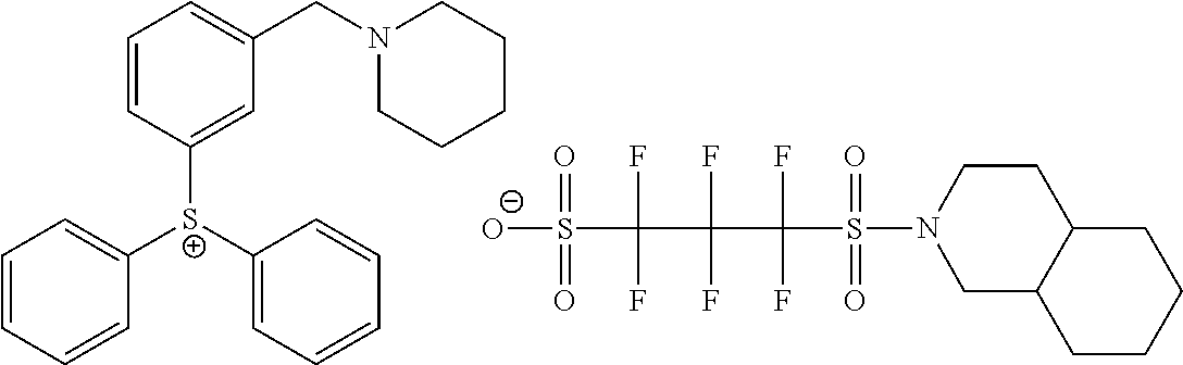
C1=CC=CC([S+](C2=CC=CC=C2)C2=CC(CN3CCCCC3)=CC=C2)=C1.[O-]S(C(C(C(S(N1CC2C(CC1)CCCC2)(=O)=O)(F)F)(F)F)(F)F)(=O)=O
